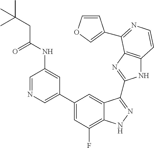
C1=C(C2=CC(F)=C3C(=C2)C(C2=NC4=C(N2)C=CN=C4C2=COC=C2)=NN3)C=C(NC(CC(C)(C)C)=O)C=N1
